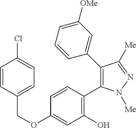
C(OC1=CC(O)=C(C2=C(C3=CC([OMe])=CC=C3)C([Me])=NN2[Me])C=C1)C1=CC=C(Cl)C=C1
